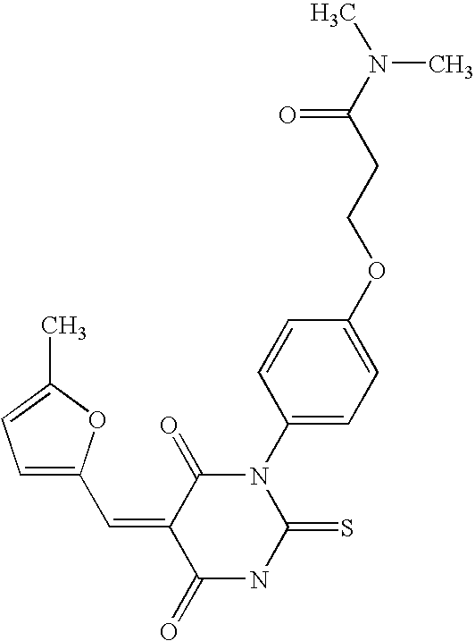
CC1=CC=C(C=C2C(=O)NC(=S)N(C3=CC=C(OCCC(N(C)C)=O)C=C3)C2=O)O1
